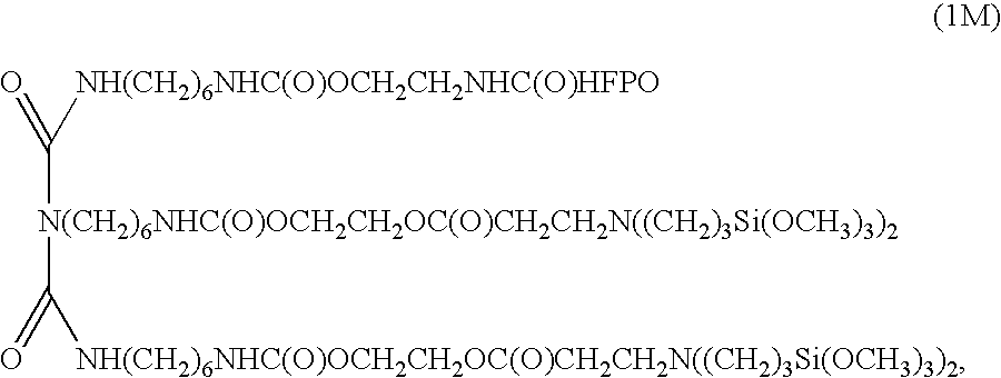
C([N(CH2)6NHC(O)OCH2CH2OC(O)CH2CH2N((CH2)3Si(OCH3)3)2]C(=O)[NH(CH2)6NHC(O)OCH2CH2OC(O)CH2CH2N((CH2)3Si(OCH3)3)2])([NH(CH2)6NHC(O)OCH2CH2NHC(O)HFPO])=O
